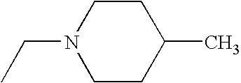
CCN1CCC(C)CC1
